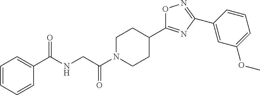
C1=CC=CC(C(NCC(N2CCC(C3=NC(C4=CC(OC)=CC=C4)=NO3)CC2)=O)=O)=C1
